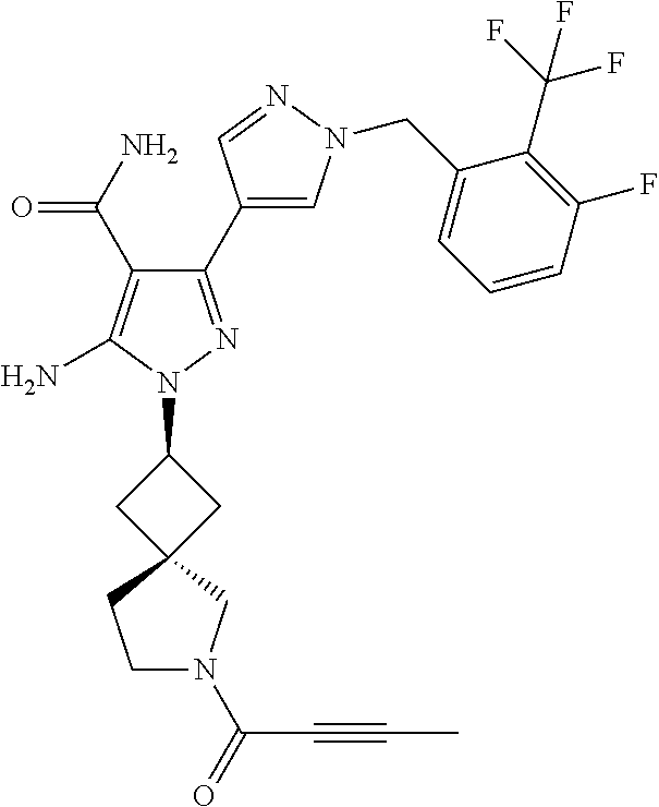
C1(C(=O)N)=C(N)N(C2CC3(C2)CCN(C(C#CC)=O)C3)N=C1C1=CN(CC2=CC=CC(F)=C2C(F)(F)F)N=C1
